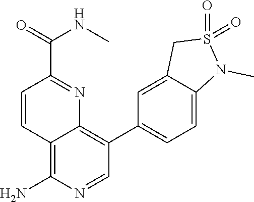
C12=C(N)N=CC(C3=CC=C4C(=C3)CS(=O)(=O)N4C)=C1N=C(C(NC)=O)C=C2
